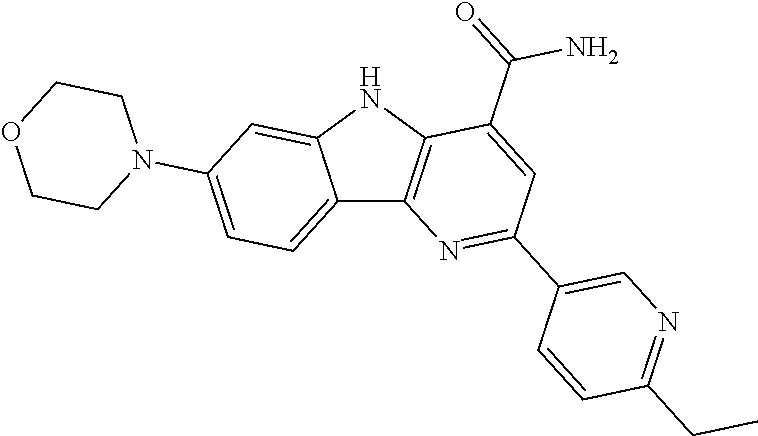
C12=CC=C(N3CCOCC3)C=C1NC1=C2N=C(C2=CN=C(CC)C=C2)C=C1C(=O)N
